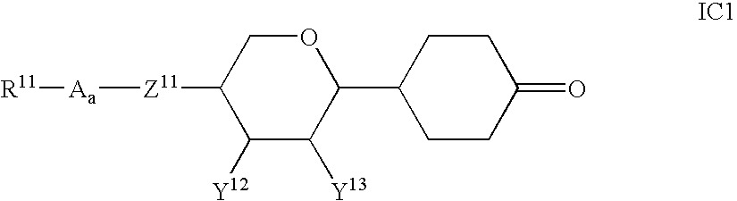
O1CC([Z11][Aa][R11])C([Y12])C([Y13])C1C1CCC(=O)CC1
